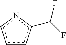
c1cc(C(F)F)nc1
